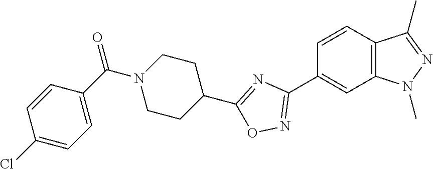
C1=CC2=C(C=C1C1=NOC(C3CCN(C(C4=CC=C(Cl)C=C4)=O)CC3)=N1)N(C)N=C2C
